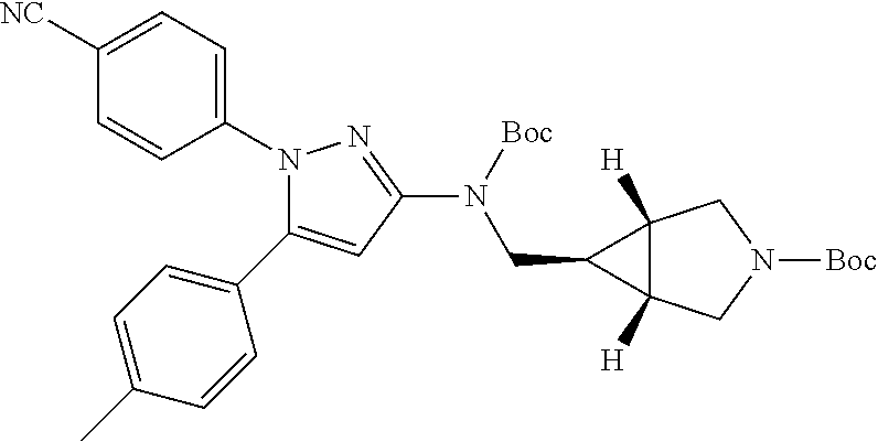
N1(C2=CC=C([NC])C=C2)C(C2=CC=C(C)C=C2)=CC(N([Boc])CC2C3([H])C2([H])CN([Boc])C3)=N1
